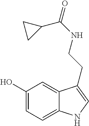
C1(O)=CC=C2C(=C1)C(CCNC(C1CC1)=O)=CN2
